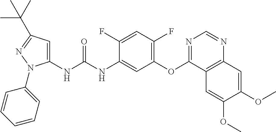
C1(NC(NC2=CC(OC3=NC=NC4=C3C=C(OC)C(OC)=C4)=C(F)C=C2F)=O)=CC(C(C)(C)C)=NN1C1=CC=CC=C1
